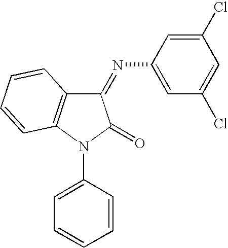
C1(=NC2=CC(Cl)=CC(Cl)=C2)C2=C(N(C3=CC=CC=C3)C1=O)C=CC=C2
